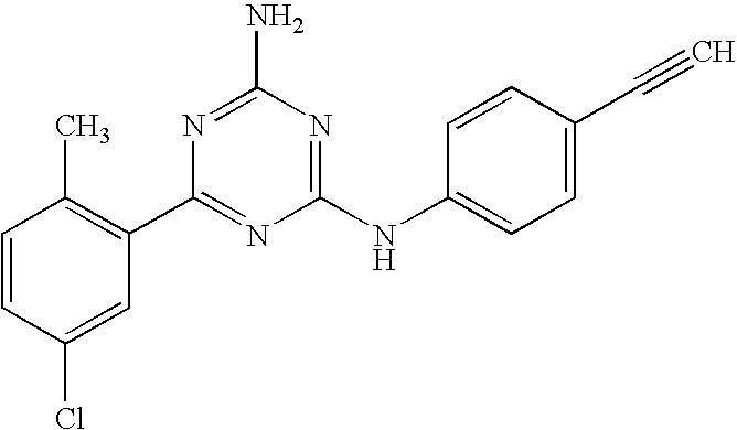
C1=CC(Cl)=CC(C2=NC(NC3=CC=C(C#C)C=C3)=NC(N)=N2)=C1C
